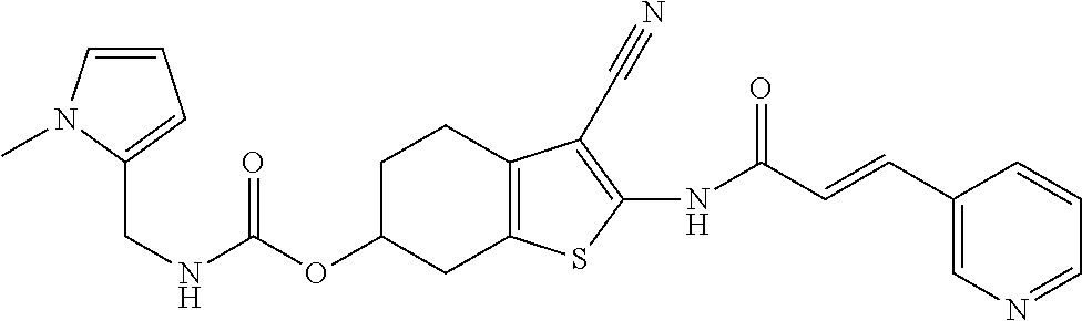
C(NC(OC1CC2=C(CC1)C(C#N)=C(NC(C=CC1=CN=CC=C1)=O)S2)=O)C1=CC=CN1C
